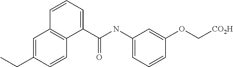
C1=C(CC)C=CC2=C1C=CC=C2C(NC1=CC=CC(OC[CO2H])=C1)=O
